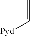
C=C[Pyd]
